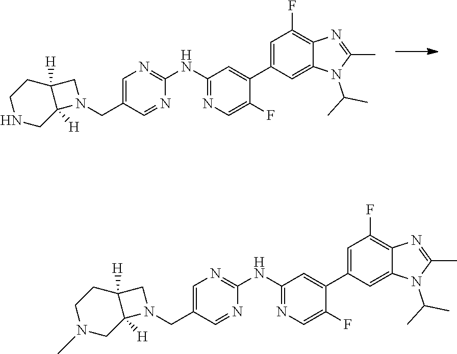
C1=C(CN2CC3([H])C2([H])CNCC3)C=NC(NC2=NC=C(F)C(C3=CC(F)=C4C(=C3)N(C(C)C)C(C)=N4)=C2)=N1.C1=C(CN2CC3([H])C2([H])CN(C)CC3)C=NC(NC2=NC=C(F)C(C3=CC(F)=C4C(=C3)N(C(C)C)C(C)=N4)=C2)=N1
